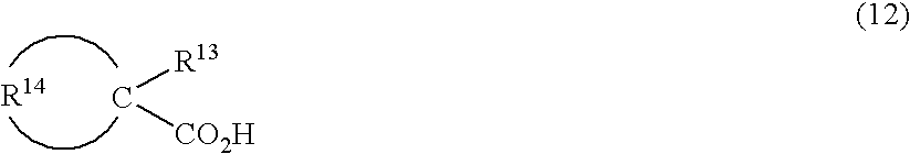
[R13]C[CO2H]
